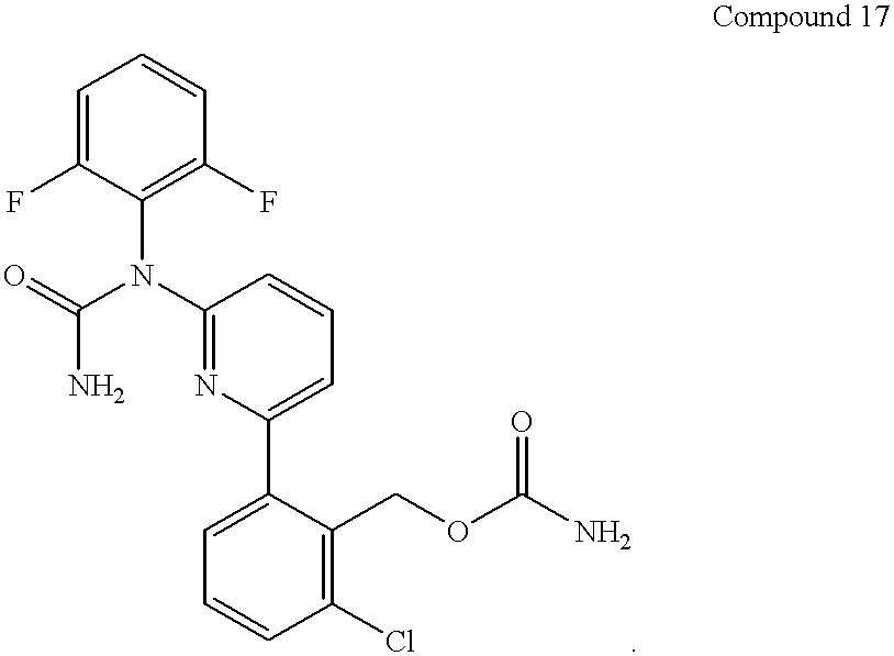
C1=C(F)C(N(C(N)=O)C2=NC(C3=CC=CC(Cl)=C3COC(N)=O)=CC=C2)=C(F)C=C1
